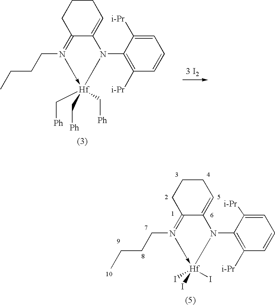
C12=N(CCCC)->[Hf](I)(I)(I)N(C3=C([i-Pr])C=CC=C3[i-Pr])C1=CCCC2.C12=N(CCCC)->[Hf](C[Ph])(C[Ph])(C[Ph])N(C3=C([i-Pr])C=CC=C3[i-Pr])C1=CCCC2.[3 I2]
